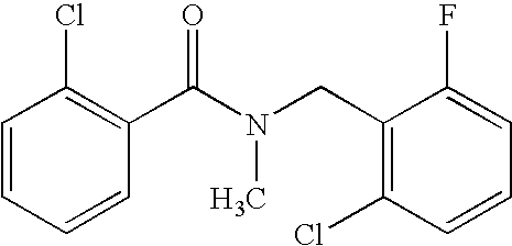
C1=CC=CC(C(N(CC2=C(Cl)C=CC=C2F)C)=O)=C1Cl
